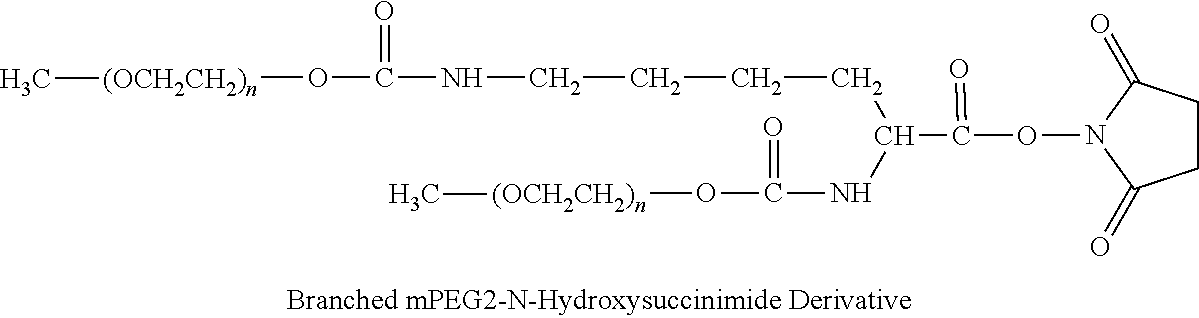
O(N1C(=O)CCC1=O)C(=O)C(NC(O[(OCH2CH2)n]C)=O)CCCCNC(O[(OCH2CH2)n]C)=O
